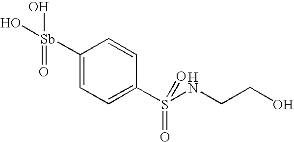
C1([Sb](=O)(O)O)=CC=C(S(NCCO)(=O)=O)C=C1
